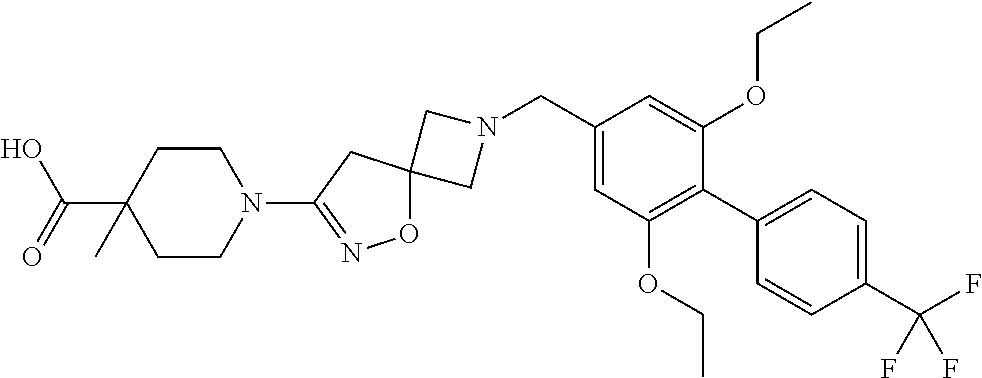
C1N(CC2=CC(OCC)=C(C3=CC=C(C(F)(F)F)C=C3)C(OCC)=C2)CC12ON=C(N1CCC(C(O)=O)(C)CC1)C2
